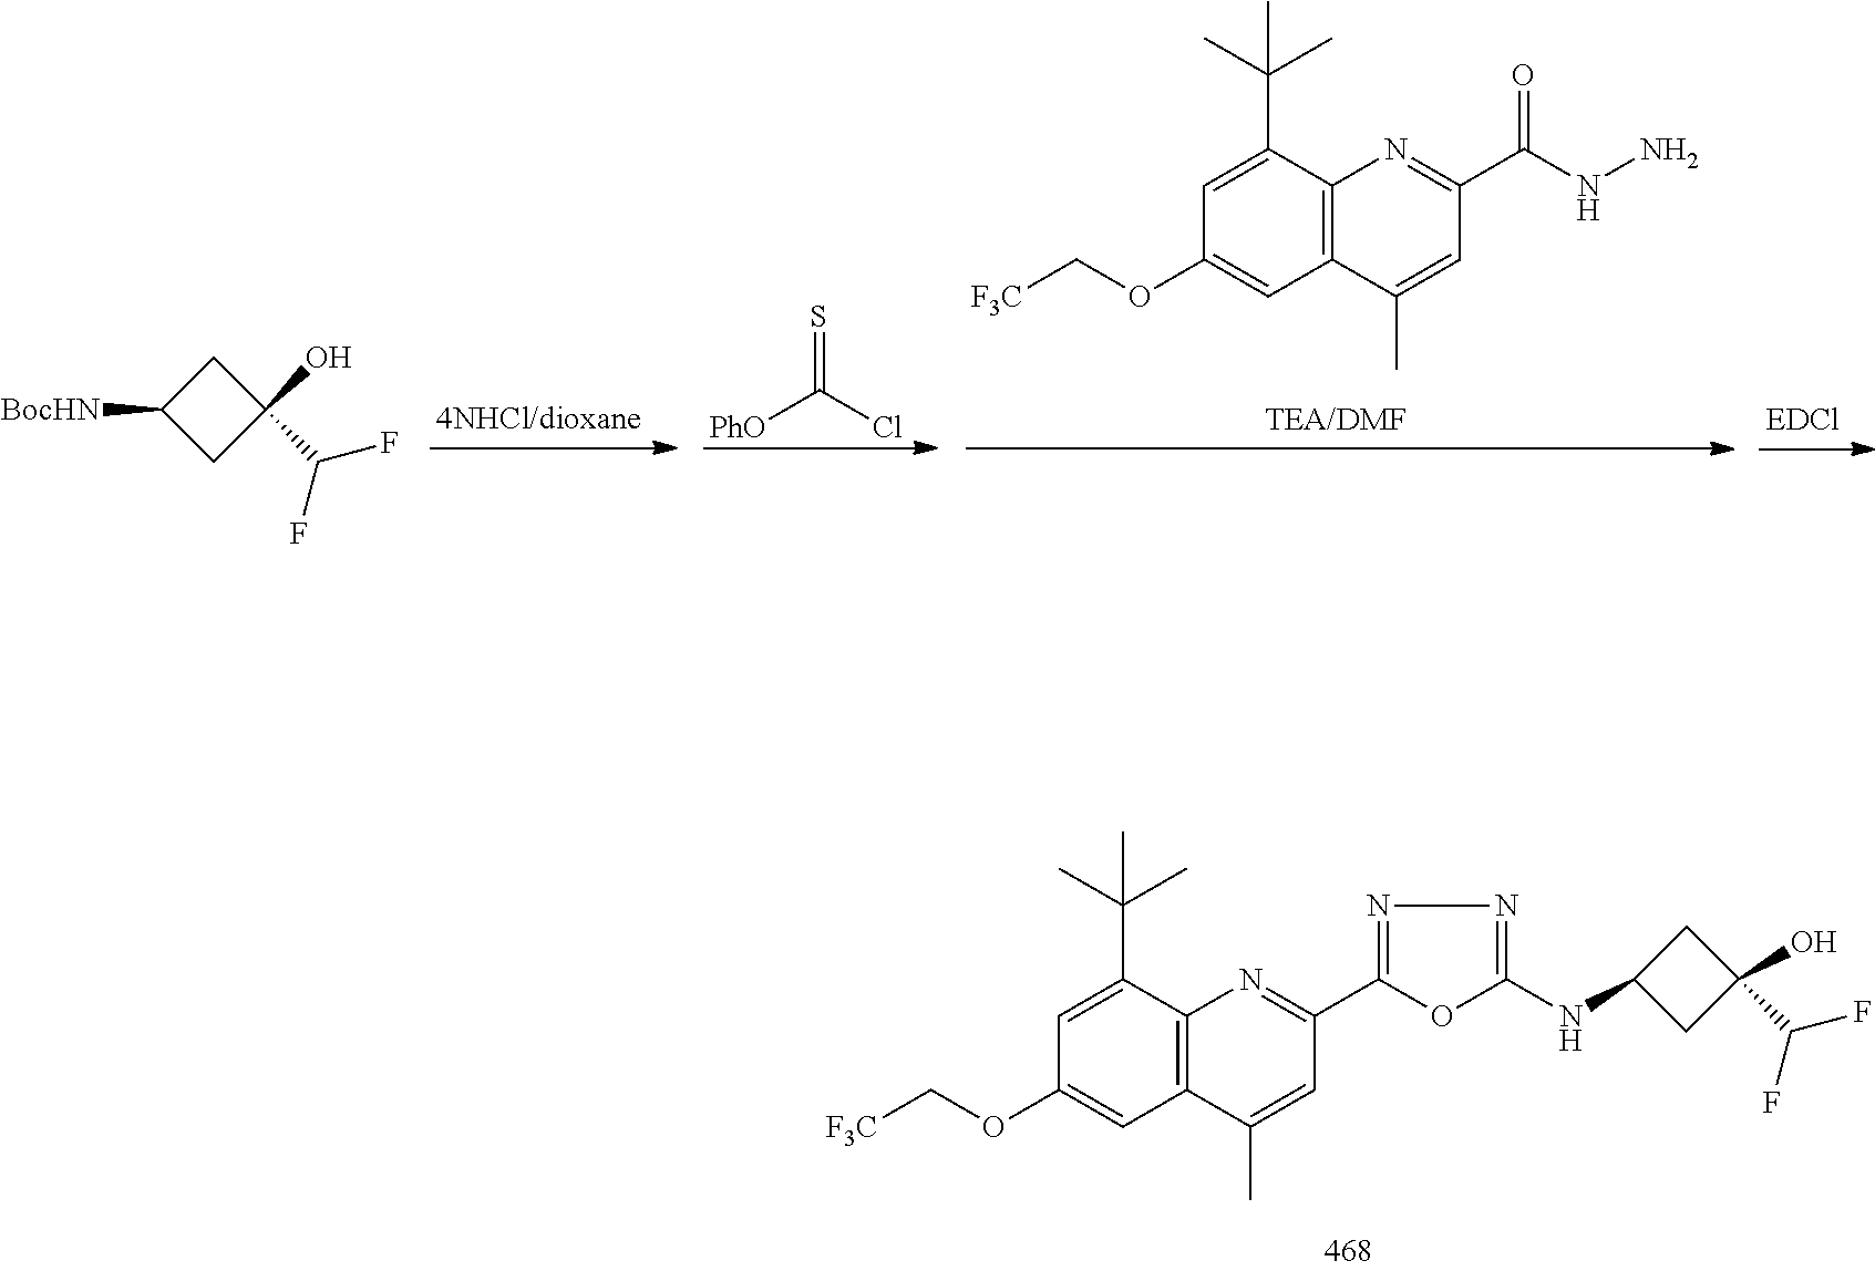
C12=C(C(C(C)(C)C)=CC(OC[F3C])=C1)N=C(C(=O)NN)C=C2C.ClC([PhO])=S.C1C([BocHN])CC1(O)C(F)F.C12=C(C(C(C)(C)C)=CC(OC[F3C])=C1)N=C(C1=NN=C(NC3CC(O)(C(F)F)C3)O1)C=C2C
